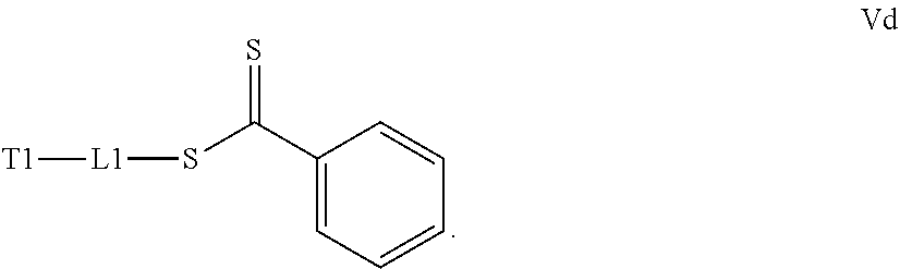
S=C(C1=CC=CC=C1)S[L1][T1]
